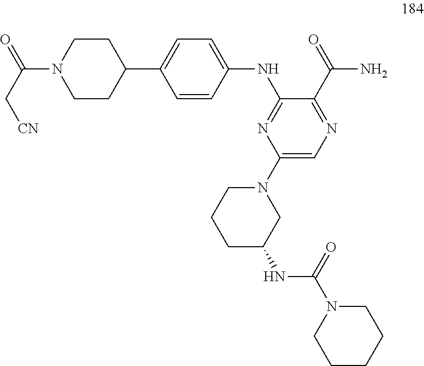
C1=CC(NC2=NC(N3CCCC(NC(N4CCCCC4)=O)C3)=CN=C2C(N)=O)=CC=C1C1CCN(C(=O)C[CN])CC1
